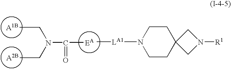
[A1B].[A2B].[EA].C(C)N(CC)C(C)=O.[LA1](C)N1CCC2(CC1)CN([R1])C2
